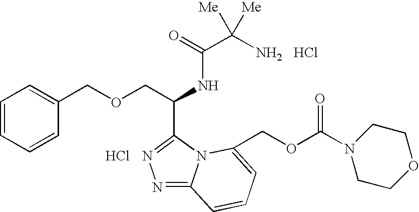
C1=CC=CC(COCC(NC(C(N)([Me])[Me])=O)C2=NN=C3N2C(COC(N2CCOCC2)=O)=CC=C3)=C1.Cl.Cl
